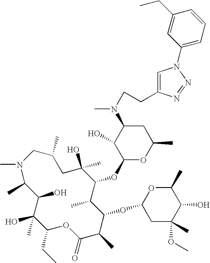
CN1C(C)C(O)C(O)(C)C(CC)OC(=O)C(C)C(OC2CC(C)(OC)C(O)C(C)O2)C(C)C(OC2OC(C)CC(N(CCC3=CN(C4=CC=CC(CC)=C4)N=N3)C)C2O)C(C)(O)CC(C)C1
